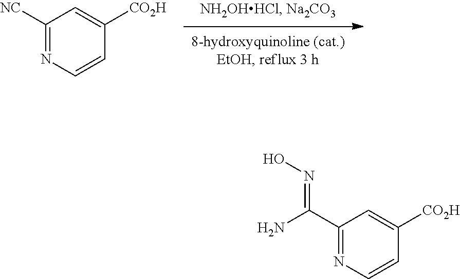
C1([NC])=NC=CC([CO2H])=C1.C1(C(N)=NO)=NC=CC([CO2H])=C1
